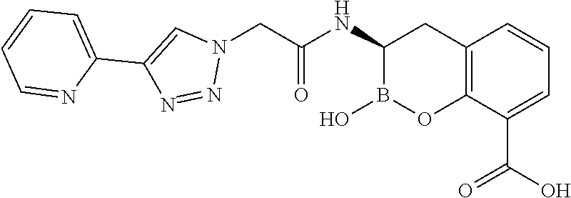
C12=C(C(C(O)=O)=CC=C1)OB(O)C(NC(=O)CN1C=C(C3=CC=CC=N3)N=N1)C2
